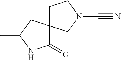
C12(CCN(C#N)C1)C(=O)NC(C)C2
